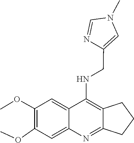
N1(C)C=NC(CNC2=C3C(=NC4=CC(OC)=C(OC)C=C24)CCC3)=C1
